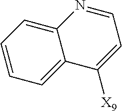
C1=CC=C2C(=C1)N=CC=C2[X9]
